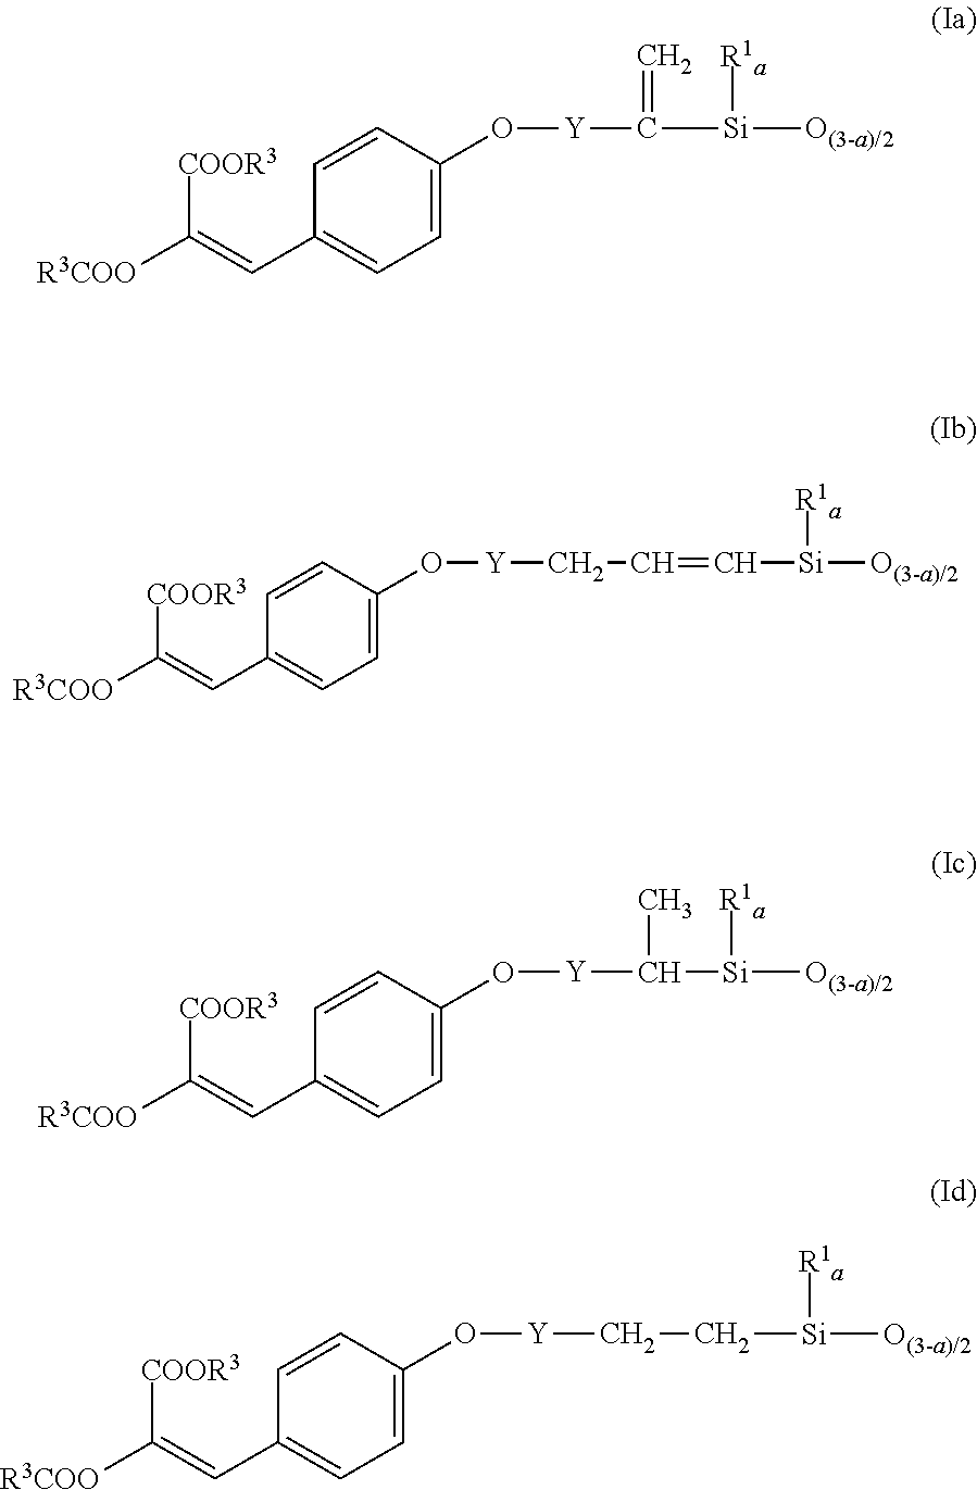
C1=C(O[Y]C([Si]([O(3-a)/2])[R1a])=C)C=CC(C=C([COOR3])[R3COO])=C1.C1=C(O[Y]CC=C[Si]([O(3-a)/2])[R1a])C=CC(C=C([COOR3])[R3COO])=C1.C1=C(O[Y]C([Si]([O(3-a)/2])[R1a])C)C=CC(C=C([COOR3])[R3COO])=C1.C1=C(O[Y]CC[Si]([O(3-a)/2])[R1a])C=CC(C=C([COOR3])[R3COO])=C1
